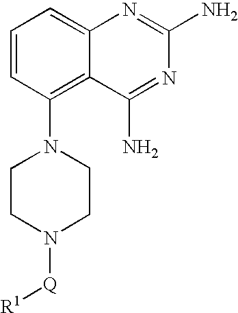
C1=C2C(=C(N3CCN([Q][R1])CC3)C=C1)C(N)=NC(N)=N2
